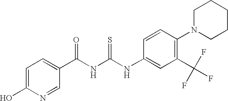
N(C(NC(=O)C1=CC=C(O)N=C1)=S)C1=CC(C(F)(F)F)=C(N2CCCCC2)C=C1
